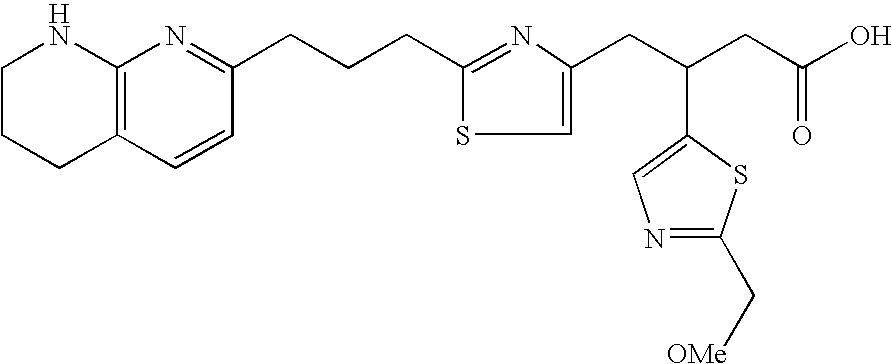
C1CCC2=C(N1)N=C(CCCC1=NC(CC(CC(O)=O)C3=CN=C(C[OMe])S3)=CS1)C=C2
